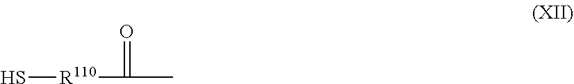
S[R110]C(C)=O
